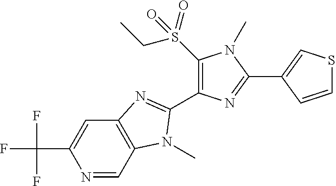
N1=CC2=C(C=C1C(F)(F)F)N=C(C1=C(S(CC)(=O)=O)N(C)C(C3=CSC=C3)=N1)N2C
